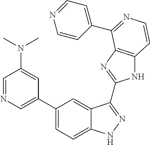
C1(C2=CN=CC(N(C)C)=C2)=CC=C2C(=C1)C(C1=NC3=C(N1)C=CN=C3C1=CC=NC=C1)=NN2
